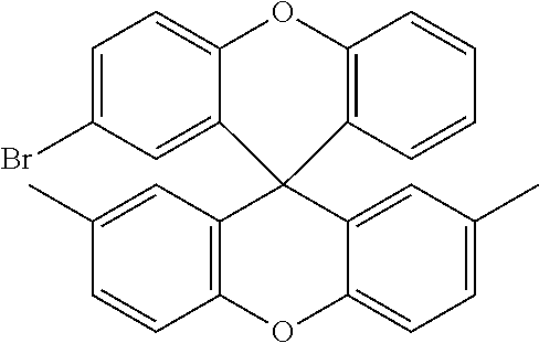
C1=C(Br)C=C2C(=C1)OC1=C(C=CC=C1)C21C2=C(C=CC(C)=C2)OC2=CC=C(C)C=C21
